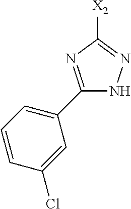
C1(C2=CC=CC(Cl)=C2)=NC([X2])=NN1
